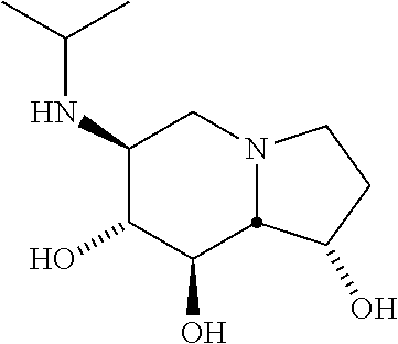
C1(NC(C)C)C(O)C(O)C2N(C1)CCC2O
